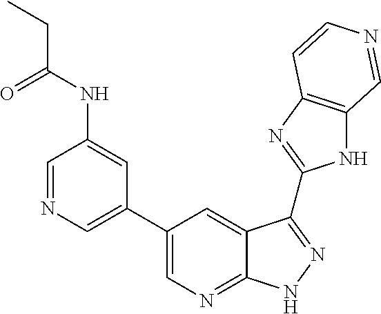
C1=NC=C(C2=CN=C3C(=C2)C(C2=NC4=C(N2)C=NC=C4)=NN3)C=C1NC(=O)CC
